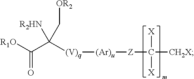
[R1O]C(C([(V)q][(Ar)u][Z]C([X])([X])[CH2X])([R2HN])C[OR2])=O
